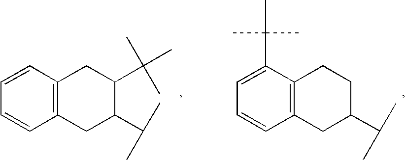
C12=C(CC(C(C)C)C(C(C)(C)C)C1)C=CC=C2.C12=C(CC(C(C)C)CC1)C=CC=C2C(C)(C)C
